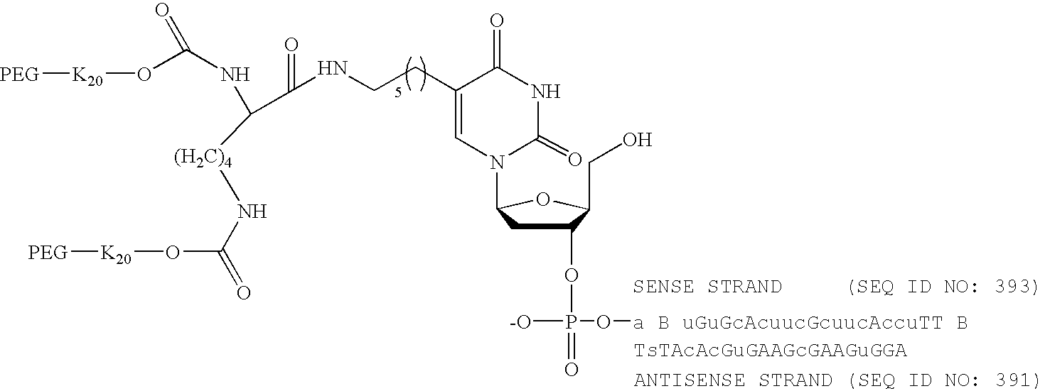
[-O]P(OC1CC(N2C(=O)NC(=O)C(CCNC(=O)C(NC(O[K20][PEG])=O)[(H2C)4]NC(=O)O[K20][PEG])=C2)OC1CO)(=O)O[a B uGuGcAcuucGcuucAccuTT B]
